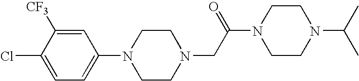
N1(CC(N2CCN(C(C)C)CC2)=O)CCN(C2=CC=C(Cl)C([CF3])=C2)CC1
